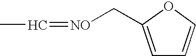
C([NO]=CC)C1=CC=CO1
